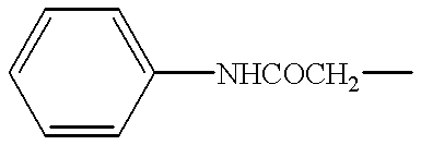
C1=CC([NHCOCH2]C)=CC=C1
